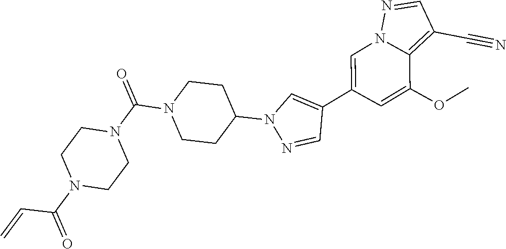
C1=C(C2=CN(C3CCN(C(N4CCN(C(=O)C=C)CC4)=O)CC3)N=C2)C=C(OC)C2=C(C#N)C=NN12
